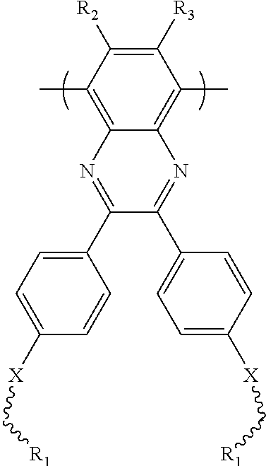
C1([R2])=C([R3])C(C)=C2C(=C1C)N=C(C1=CC=C([X]C[R1])C=C1)C(C1=CC=C([X]C[R1])C=C1)=N2
